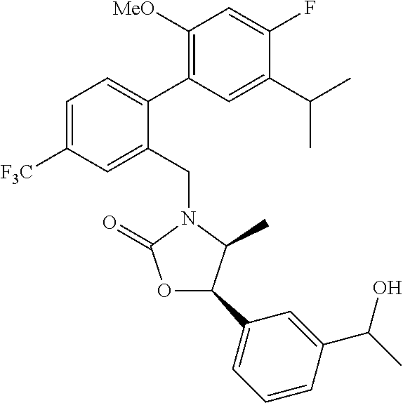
C1(C(C)C)=CC(C2=CC=C([F3C])C=C2CN2C(C)C(C3=CC=CC(C(C)O)=C3)OC2=O)=C([MeO])C=C1F
